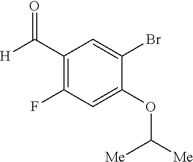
C1(OC([Me])[Me])=CC(F)=C(C([H])=O)C=C1Br
